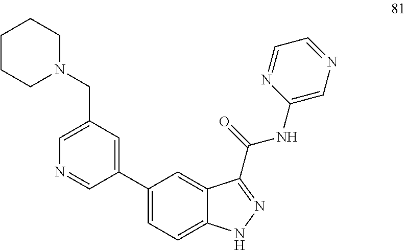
C1(C2=CC(CN3CCCCC3)=CN=C2)=CC=C2C(=C1)C(C(=O)NC1=CN=CC=N1)=NN2
